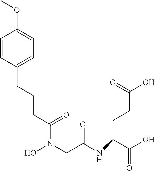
COC1=CC=C(CCCC(N(CC(NC(C(O)=O)CCC(O)=O)=O)O)=O)C=C1
